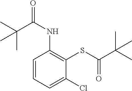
C1=CC=C(Cl)C(SC(C(C)(C)C)=O)=C1NC(=O)C(C)(C)C
